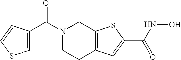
C(N1CCC2=C(C1)SC(C(NO)=O)=C2)(=O)C1=CSC=C1
